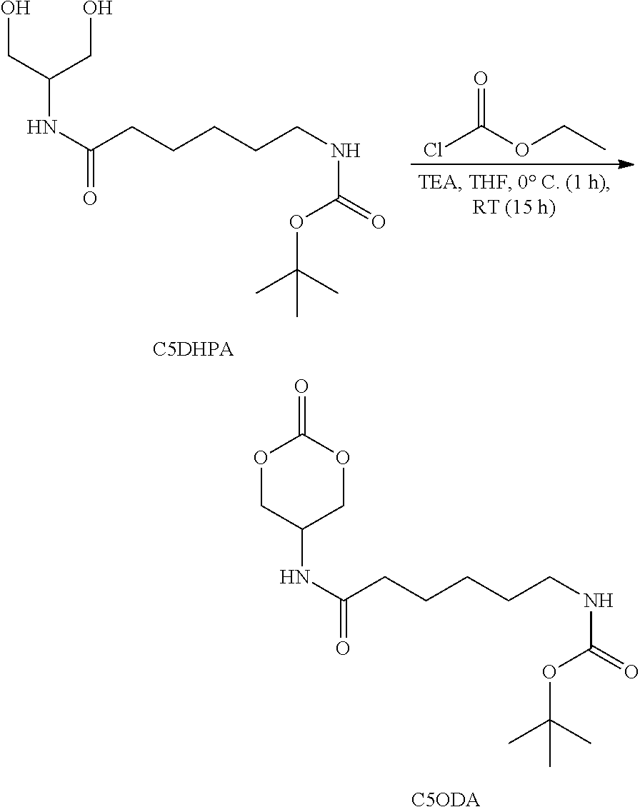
O(C(C)(C)C)C(NCCCCCC(NC1COC(=O)OC1)=O)=O.[C5ODA].O(C(C)(C)C)C(NCCCCCC(NC(CO)CO)=O)=O.ClC(OCC)=O
